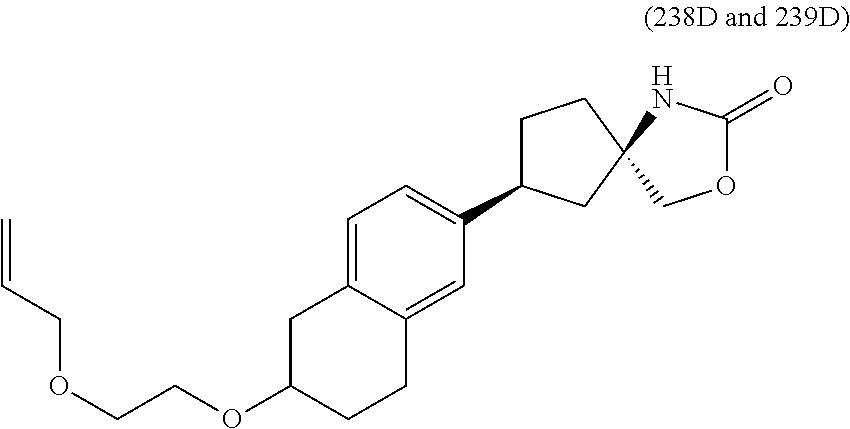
C1C2=CC=C(C3CCC4(C3)COC(=O)N4)C=C2CCC1OCCOCC=C
